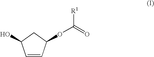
C1=CC(OC(=O)[R1])CC1O
